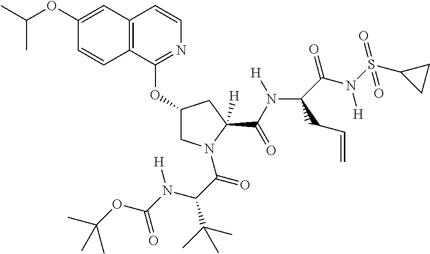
C12=C(C(OC3CN(C(C(N(C(=O)OC(C)(C)C)[H])C(C)(C)C)=O)C(C(N([H])C4(C(=O)N(S(=O)(C5CC5)=O)[H])C(C=C)C4)=O)([H])C3)=NC=C1)C=CC(OC(C)C)=C2
